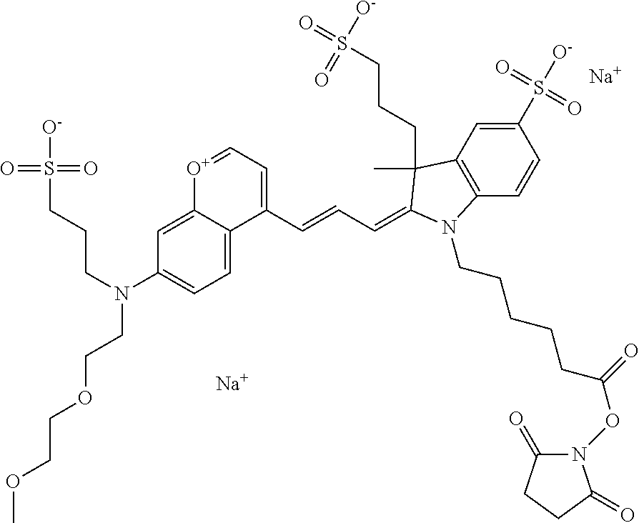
[Na].[Na].C1(S([O-])(=O)=O)=CC2=C(C=C1)N(CCCCCC(=O)ON1C(=O)CCC1=O)C(=CC=CC1=CC=[O+]C3=CC(N(CCCS([O-])(=O)=O)CCOCCOC)=CC=C13)C2(C)CCCS(=O)([O-])=O
